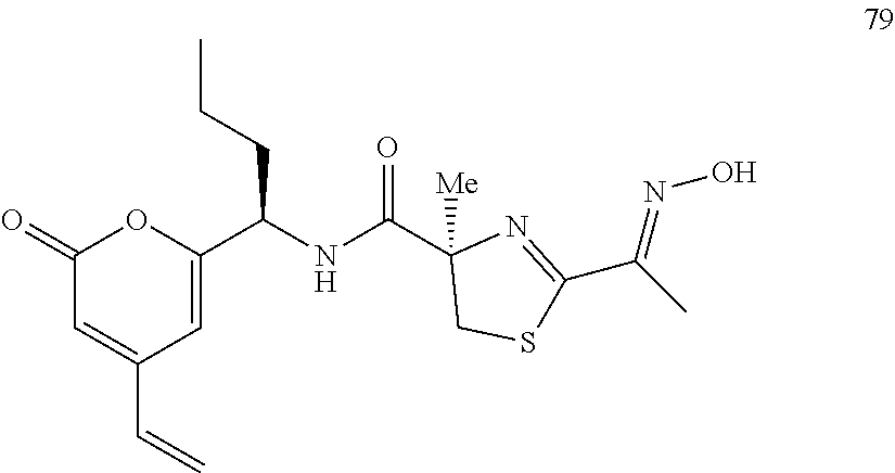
C1(=O)C=C(C=C)C=C(C(NC(C2([Me])CSC(C(C)=NO)=N2)=O)CCC)O1
